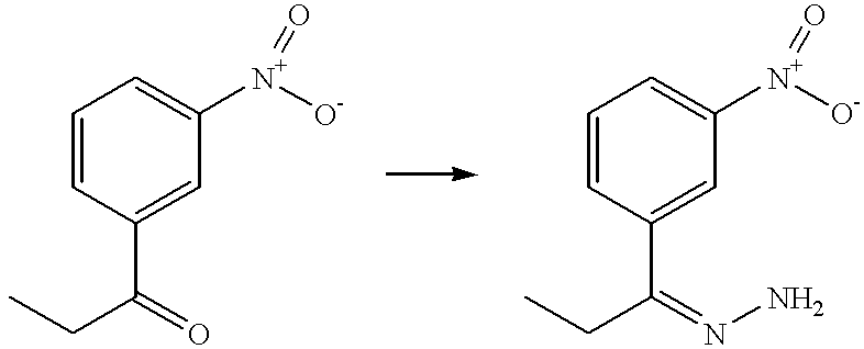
C1=CC(C(CC)=O)=CC([N+](=O)[O-])=C1.C1=CC(C(CC)=NN)=CC([N+](=O)[O-])=C1
